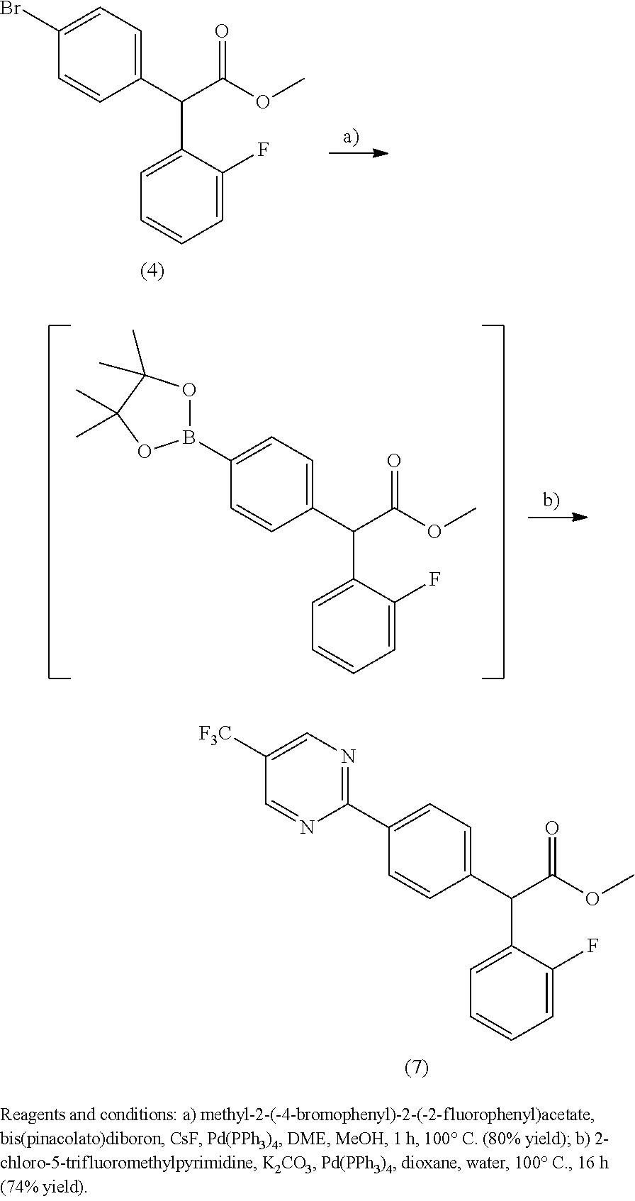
C1=C(C(C(OC)=O)C2=CC=CC=C2F)C=CC(Br)=C1.C1=C(C(C(OC)=O)C2=CC=CC=C2F)C=CC(C2=NC=C([F3C])C=N2)=C1.C1=C(C(C(OC)=O)C2=CC=CC=C2F)C=CC(B2OC(C)(C)C(C)(C)O2)=C1
